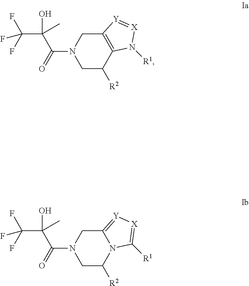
C1C([R2])C2=C(CN1C(=O)C(O)(C)C(F)(F)F)[Y]=[X]N2[R1].C1C([R2])N2C(=[Y][X]=C2[R1])CN1C(=O)C(O)(C)C(F)(F)F
